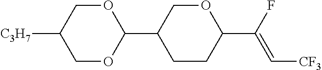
C1OC(C2CCC(C(F)=C[CF3])OC2)OCC1[C3H7]
